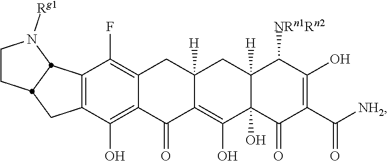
C1(O)=C(C([NH2])=O)C(=O)C2(O)C([H])(C1[NRn1Rn2])CC1([H])C(=C2O)C(=O)C2=C(O)C3=C(C(F)=C2C1)C1N([Rg1])CCC1C3
